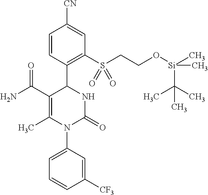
C1(C(N)=O)=C(C)N(C2=CC=CC([CF3])=C2)C(=O)NC1C1=C(S(CCO[Si](C)(C)C(C)(C)C)(=O)=O)C=C([CN])C=C1
